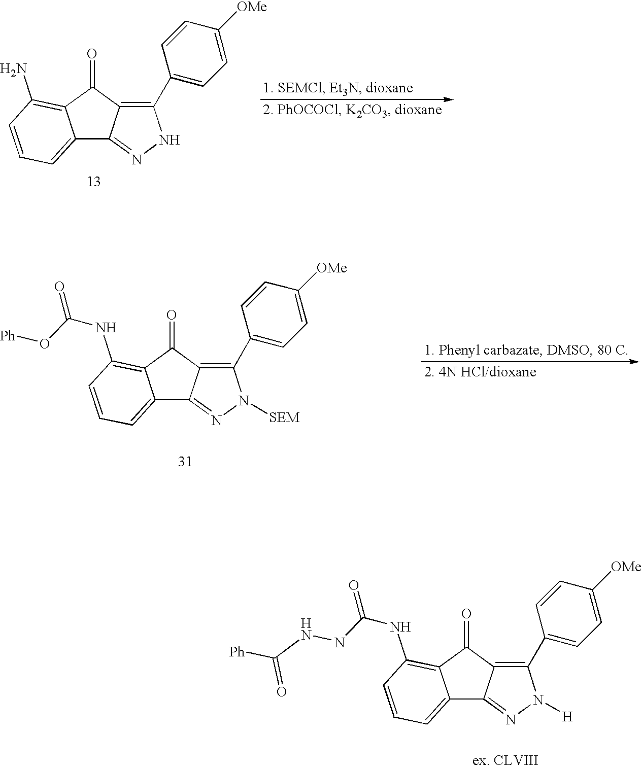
C12=CC=CC(N)=C1C(=O)C1=C(C3=CC=C([OMe])C=C3)NN=C21.C12=CC=CC(NC(=O)O[Ph])=C1C(=O)C1=C(C3=CC=C([OMe])C=C3)N([SEM])N=C21.C12=CC=CC(NC(=O)NNC([Ph])=O)=C1C(=O)C1=C(C3=CC=C([OMe])C=C3)N([H])N=C21
